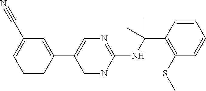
N(C(C1=C(SC)C=CC=C1)(C)C)C1=NC=C(C2=CC(C#N)=CC=C2)C=N1
